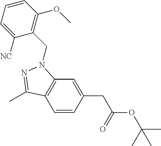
C1=CC=C([NC])C(CN2C3=C(C=CC(CC(=O)OC(C)(C)C)=C3)C(C)=N2)=C1OC
